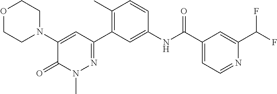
C1(N2CCOCC2)=CC(C2=C(C)C=CC(NC(C3=CC=NC(C(F)F)=C3)=O)=C2)=NN(C)C1=O
